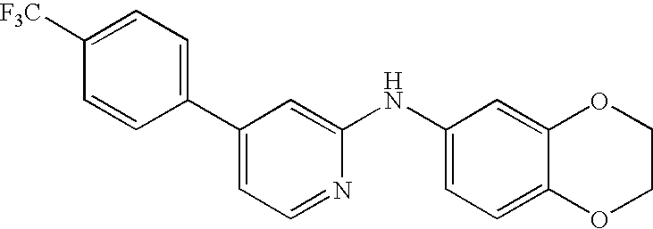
C1(C2=CC=NC(NC3=CC=C4C(=C3)OCCO4)=C2)=CC=C([F3C])C=C1
